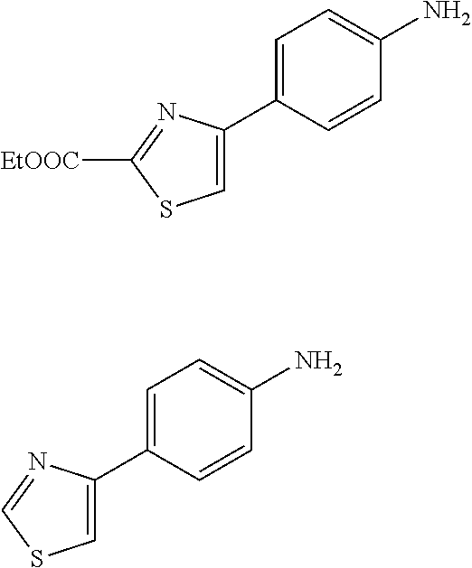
NC1=CC=C(C2=CSC([EtOOC])=N2)C=C1.NC1=CC=C(C2=CSC=N2)C=C1
